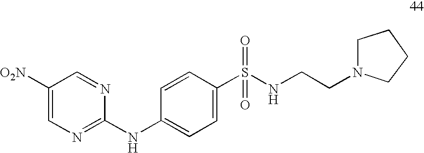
C1([O2N])=CN=C(NC2=CC=C(S(NCCN3CCCC3)(=O)=O)C=C2)N=C1
